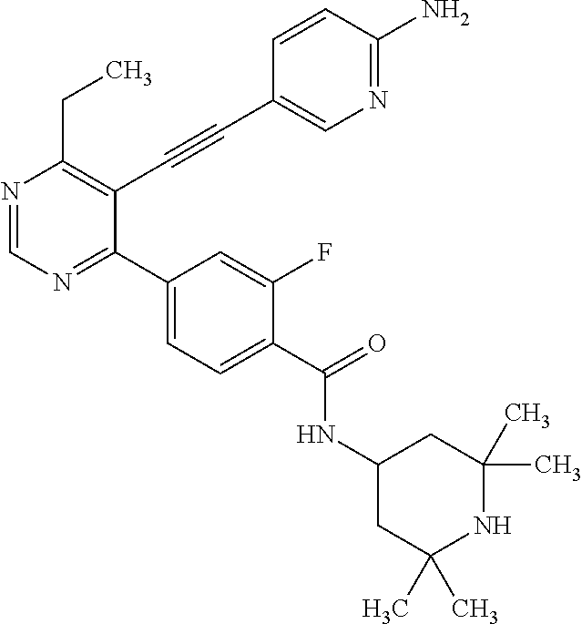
N1=CN=C(C2=CC=C(C(=O)NC3CC(C)(C)NC(C)(C)C3)C(F)=C2)C(C#CC2=CN=C(N)C=C2)=C1CC
